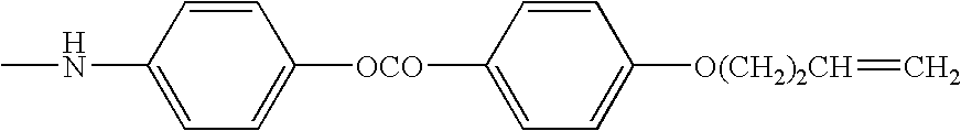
CNC1=CC=C([OCO]C2=CC=C([O(CH2)2CH]=C)C=C2)C=C1
